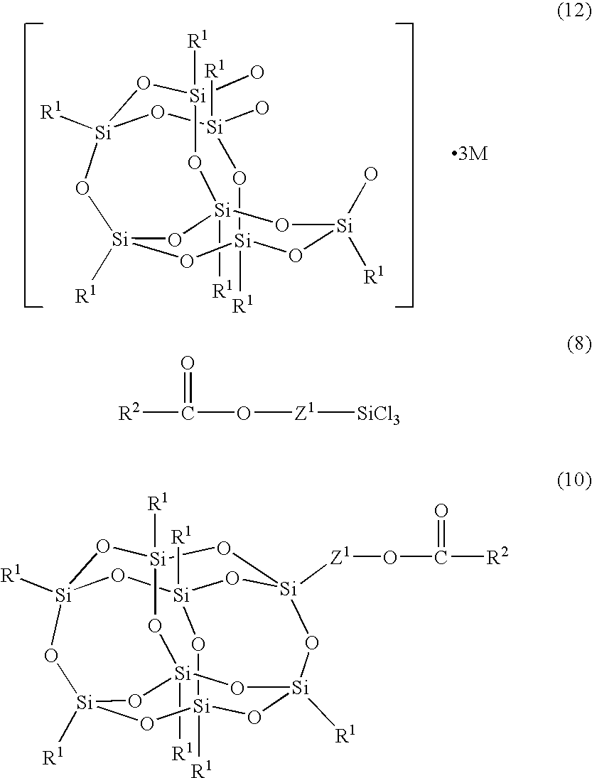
[Si]12([R1])O[Si](O)([R1])O[Si]3([R1])O[Si]([R1])(O[Si]([R1])(O[Si](O)([R1])O1)O[Si](O)([R1])O3)O2.[Si]12([R1])O[Si]3([R1])O[Si]4([Z1]OC([R2])=O)O[Si]([R1])(O1)O[Si]1([R1])O[Si]([R1])(O[Si]([R1])(O3)O[Si]([R1])(O1)O2)O4.[R2]C(O[Z1][SiCl3])=O
